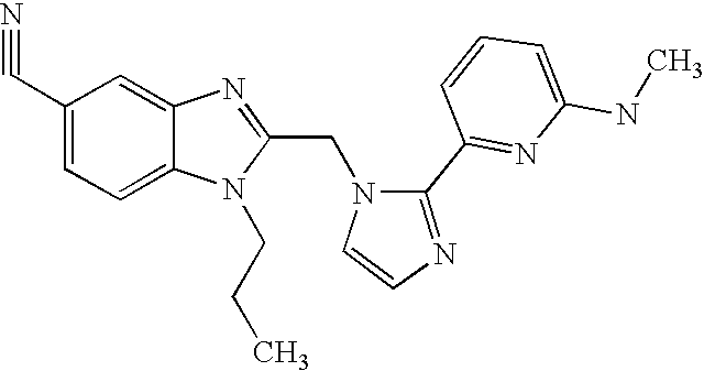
C12=CC=C(C#N)C=C1N=C(CN1C=CN=C1C1=NC(NC)=CC=C1)N2CCC
